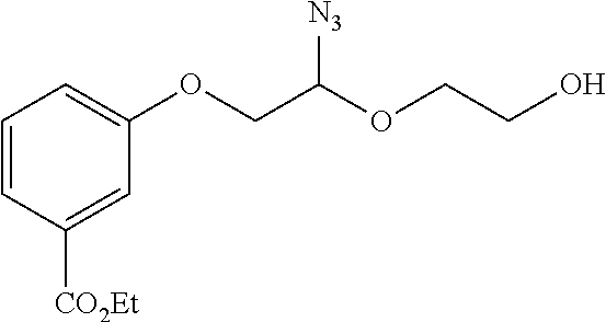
C1=CC([CO2Et])=CC(OCC([N3])OCCO)=C1
